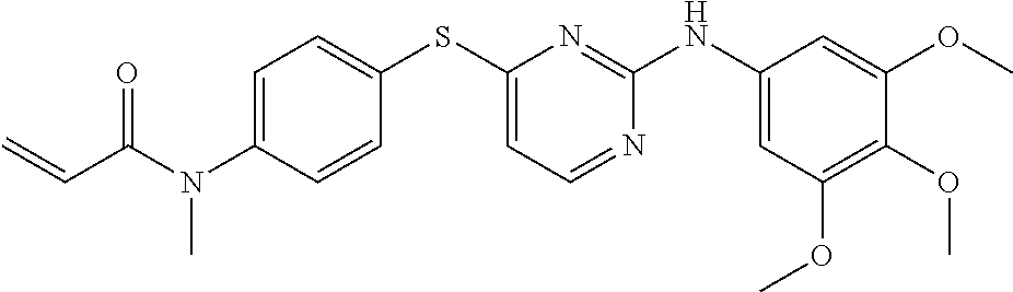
C1=C(N(C(C=C)=O)C)C=CC(SC2=CC=NC(NC3=CC(OC)=C(OC)C(OC)=C3)=N2)=C1
